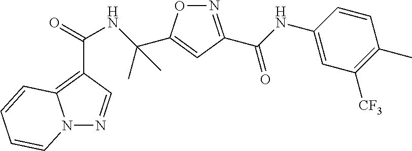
N(C(=O)C1=C2N(N=C1)C=CC=C2)C(C1=CC(C(NC2=CC([CF3])=C(C)C=C2)=O)=NO1)(C)C
